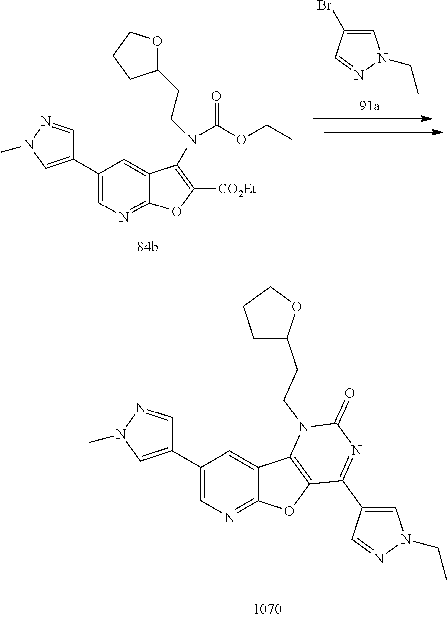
C1(C2=CN(C)N=C2)=CN=C2C(=C1)C1=C(O2)C(C2=CN(CC)N=C2)=NC(=O)N1CCC1OCCC1.C1(C2=CN(C)N=C2)=CN=C2C(=C1)C(N(C(OCC)=O)CCC1OCCC1)=C([CO2Et])O2.C1=C(Br)C=NN1CC
